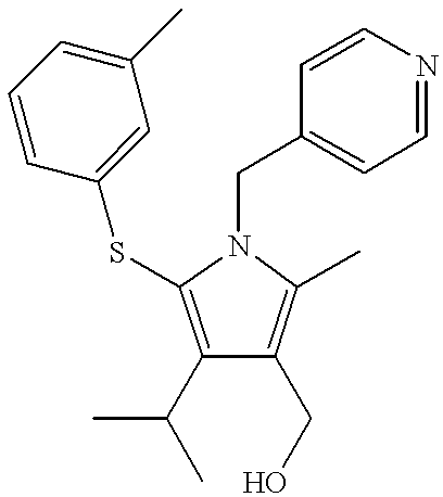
C1(C(C)C)=C(SC2=CC(C)=CC=C2)N(CC2=CC=NC=C2)C(C)=C1CO
